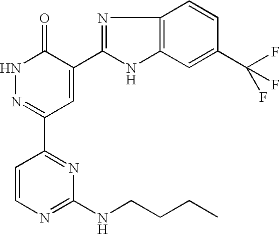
N1N=C(C2=NC(NCCCC)=NC=C2)C=C(C2=NC3=C(N2)C=C(C(F)(F)F)C=C3)C1=O
